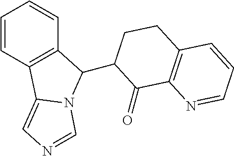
C1=CC2=C(C=C1)C(C1CCC3=C(C1=O)N=CC=C3)N1C2=CN=C1
